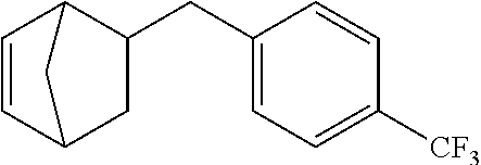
C1=CC2CC(CC3=CC=C([CF3])C=C3)C1C2
